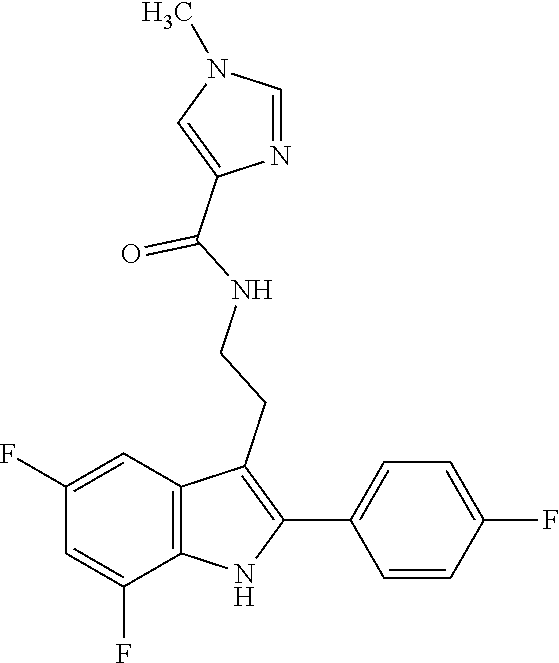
O=C(NCCC1=C(C2=CC=C(F)C=C2)NC2=C1C=C(F)C=C2F)C1=CN(C)C=N1
